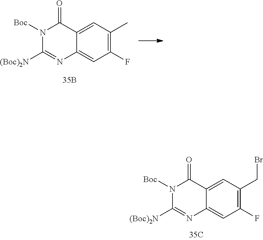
C1(F)=C(C)C=C2C(=C1)N=C([(Boc)2N])N([Boc])C2=O.C1(F)=C(CBr)C=C2C(=C1)N=C([(Boc)2N])N([Boc])C2=O
